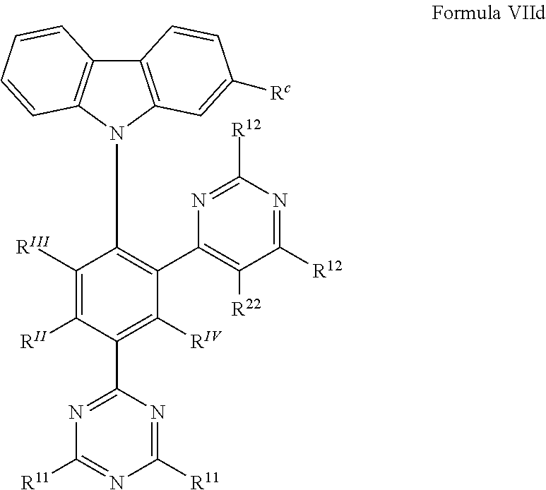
C12=C(N(C3=C(C4=C([R22])C([R12])=NC([R12])=N4)C([RIV])=C(C4=NC([R11])=NC([R11])=N4)C([RII])=C3[RIII])C3=C1C=CC=C3)C=C([Rc])C=C2
